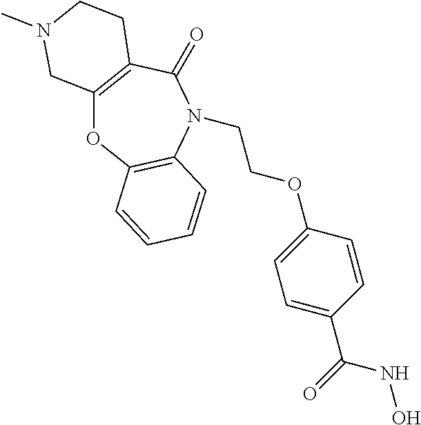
C12=C(C(=O)N(CCOC3=CC=C(C(=O)NO)C=C3)C3=C(O1)C=CC=C3)CCN(C)C2
